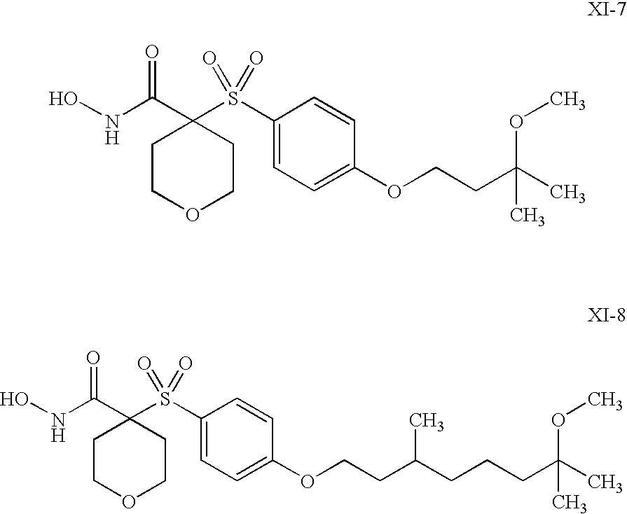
ONC(=O)C1(S(C2=CC=C(OCCC(C)(OC)C)C=C2)(=O)=O)CCOCC1.ONC(=O)C1(S(C2=CC=C(OCCC(CCCC(C)(C)OC)C)C=C2)(=O)=O)CCOCC1
